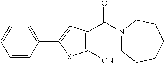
C1=CC(C2=CC(C(N3CCCCCC3)=O)=C([CN])S2)=CC=C1
